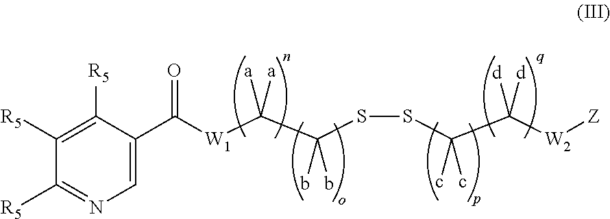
C1([R5])=C([R5])C(C([W1]C(C(SSC(c)(c)C([W2][Z])([d])[d])(b)b)([a])[a])=O)=CN=C1[R5]
